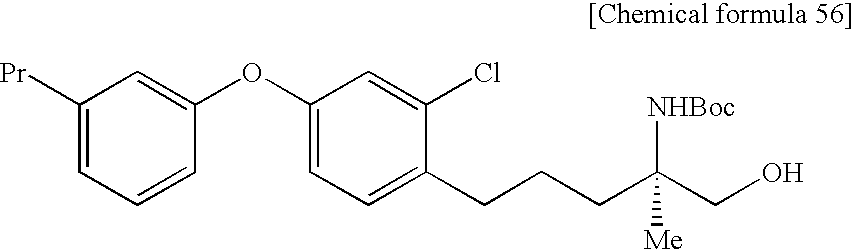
C1([Pr])=CC=CC(OC2=CC=C(CCCC(CO)([NHBoc])[Me])C(Cl)=C2)=C1
